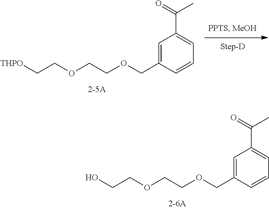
OCCOCCOCC1=CC(C(=O)C)=CC=C1.[THPO]CCOCCOCC1=CC(C(=O)C)=CC=C1
